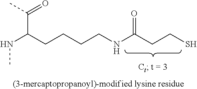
N(C)C(CCCCNC(CCS)=O)C(C)=O
